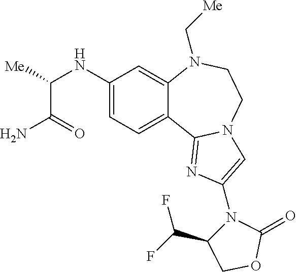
NC(C([Me])NC1=CC=C2C(=C1)N(C[Me])CCN1C2=NC(N2C(C(F)F)COC2=O)=C1)=O
